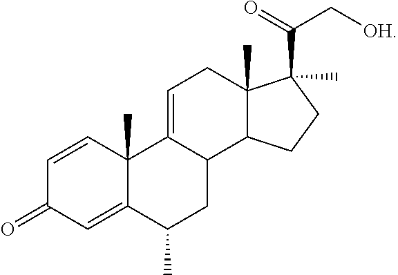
C1=CC2(C)C(=CC1=O)C(C)CC1C2=CCC2(C)C1CCC2(C(=O)C[OH])C
